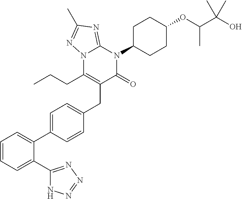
C1=CC=C(C2=NN=NN2)C(C2=CC=C(CC3=C(CCC)N4C(=NC(C)=N4)N(C4CCC(OC(C(O)(C)C)C)CC4)C3=O)C=C2)=C1
